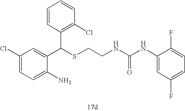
C1=C(N)C(C(SCCNC(NC2=CC(F)=CC=C2F)=O)C2=C(Cl)C=CC=C2)=CC(Cl)=C1
